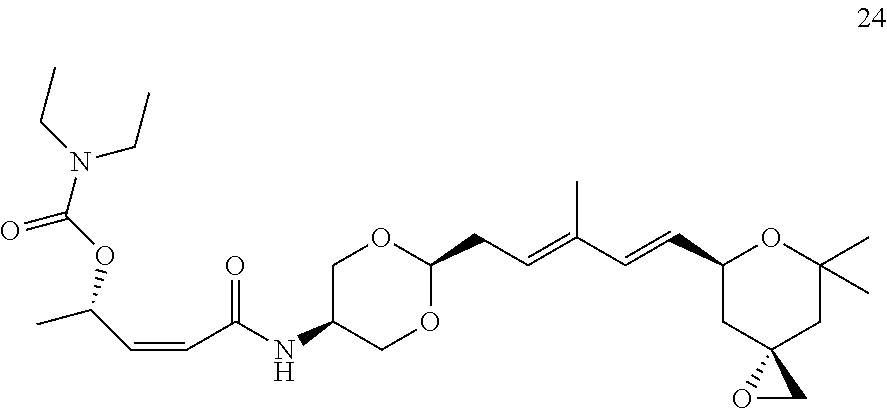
C1C(NC(C=CC(C)OC(N(CC)CC)=O)=O)COC(CC=C(C=CC2CC3(CC(C)(C)O2)OC3)C)O1
